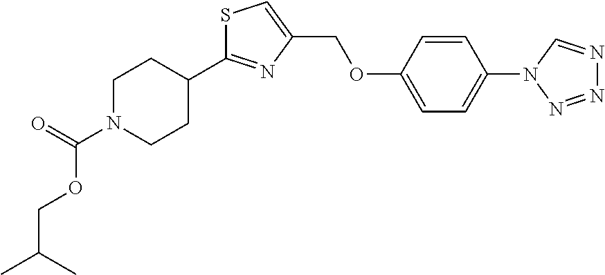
S1C(C2CCN(C(=O)OCC(C)C)CC2)=NC(COC2=CC=C(N3N=NN=C3)C=C2)=C1
